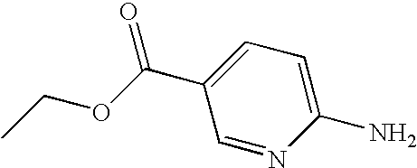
CCOC(C1=CC=C(N)N=C1)=O
